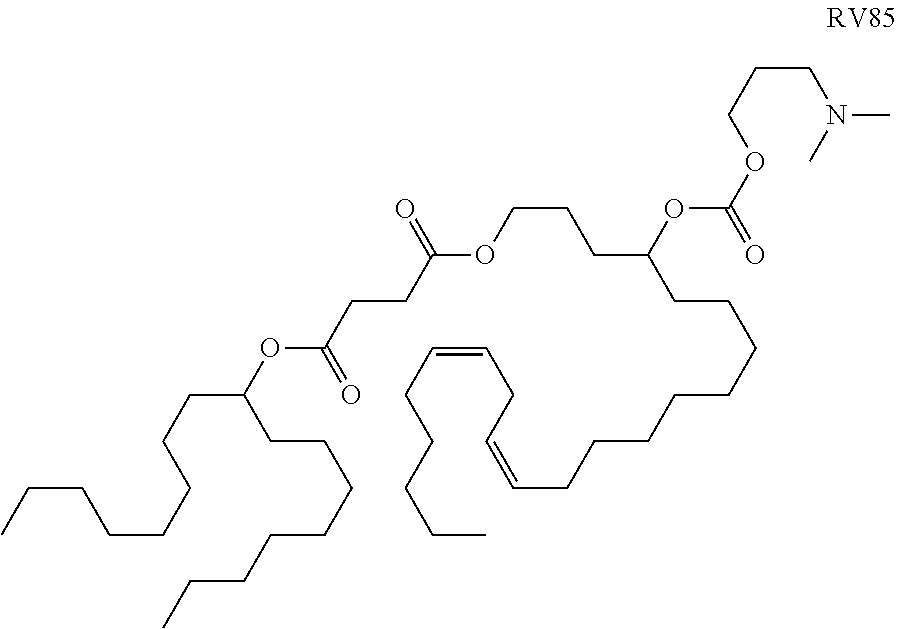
C(CCCC)C=CCC=CCCCCCCCCC(CCCOC(CCC(OC(CCCCCCCC)CCCCCCCC)=O)=O)OC(=O)OCCCN(C)C
